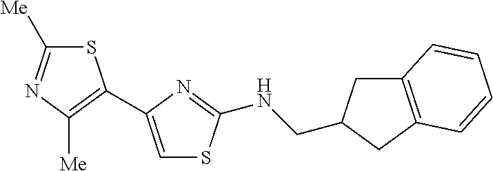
C1([Me])=NC([Me])=C(C2=CSC(NCC3CC4=C(C3)C=CC=C4)=N2)S1
